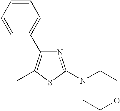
N1=C(N2CCOCC2)SC(C)=C1C1=CC=CC=C1
